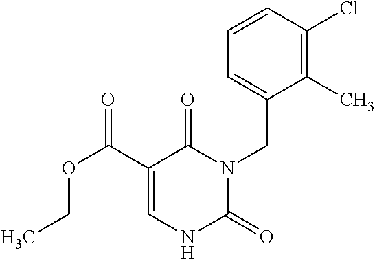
C1(C(OCC)=O)=CNC(=O)N(CC2=CC=CC(Cl)=C2C)C1=O
